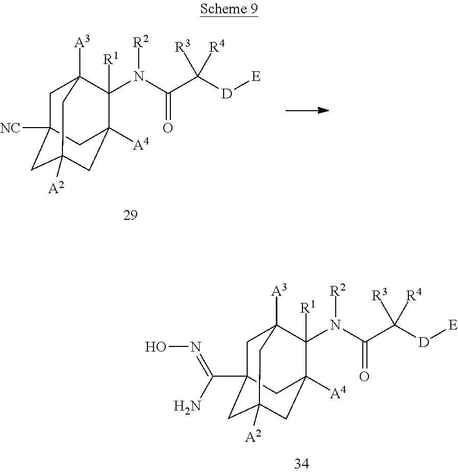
C1C2([NC])CC3([A2])CC([A4])(C([R1])(N([R2])C(C([D][E])([R3])[R4])=O)C1([A3])C3)C2.C1C2(C(N)=NO)CC3([A2])CC([A4])(C([R1])(N([R2])C(C([D][E])([R3])[R4])=O)C1([A3])C3)C2
